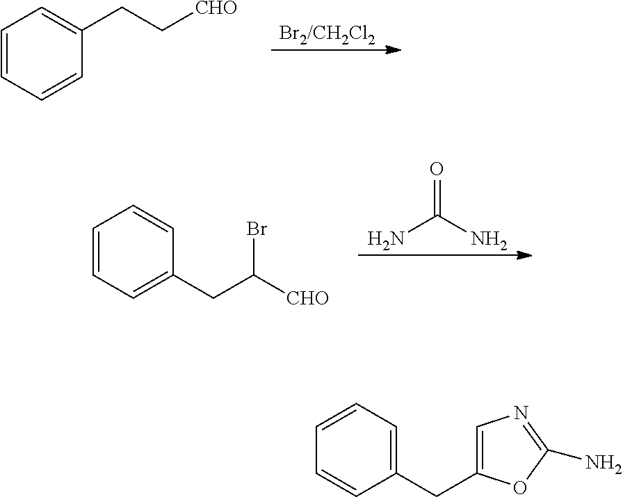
C1=CC=CC(CC[CHO])=C1.C1=CC=CC(CC(Br)[CHO])=C1.NC(N)=O.C1(CC2=CN=C(N)O2)=CC=CC=C1
